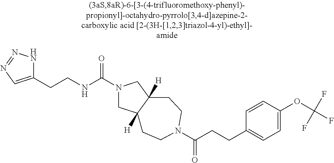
C(CCC1=CC=C(OC(F)(F)F)C=C1)(=O)N1CCC2([H])CN(C(NCCC3=CN=NN3)=O)CC2([H])CC1
